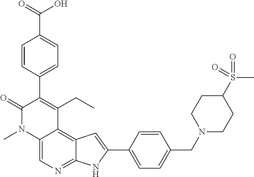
C1=CC(C(=O)O)=CC=C1C1=C(CC)C2=C3C(=NC=C2N(C)C1=O)NC(C1=CC=C(CN2CCC(S(=O)(=O)C)CC2)C=C1)=C3
